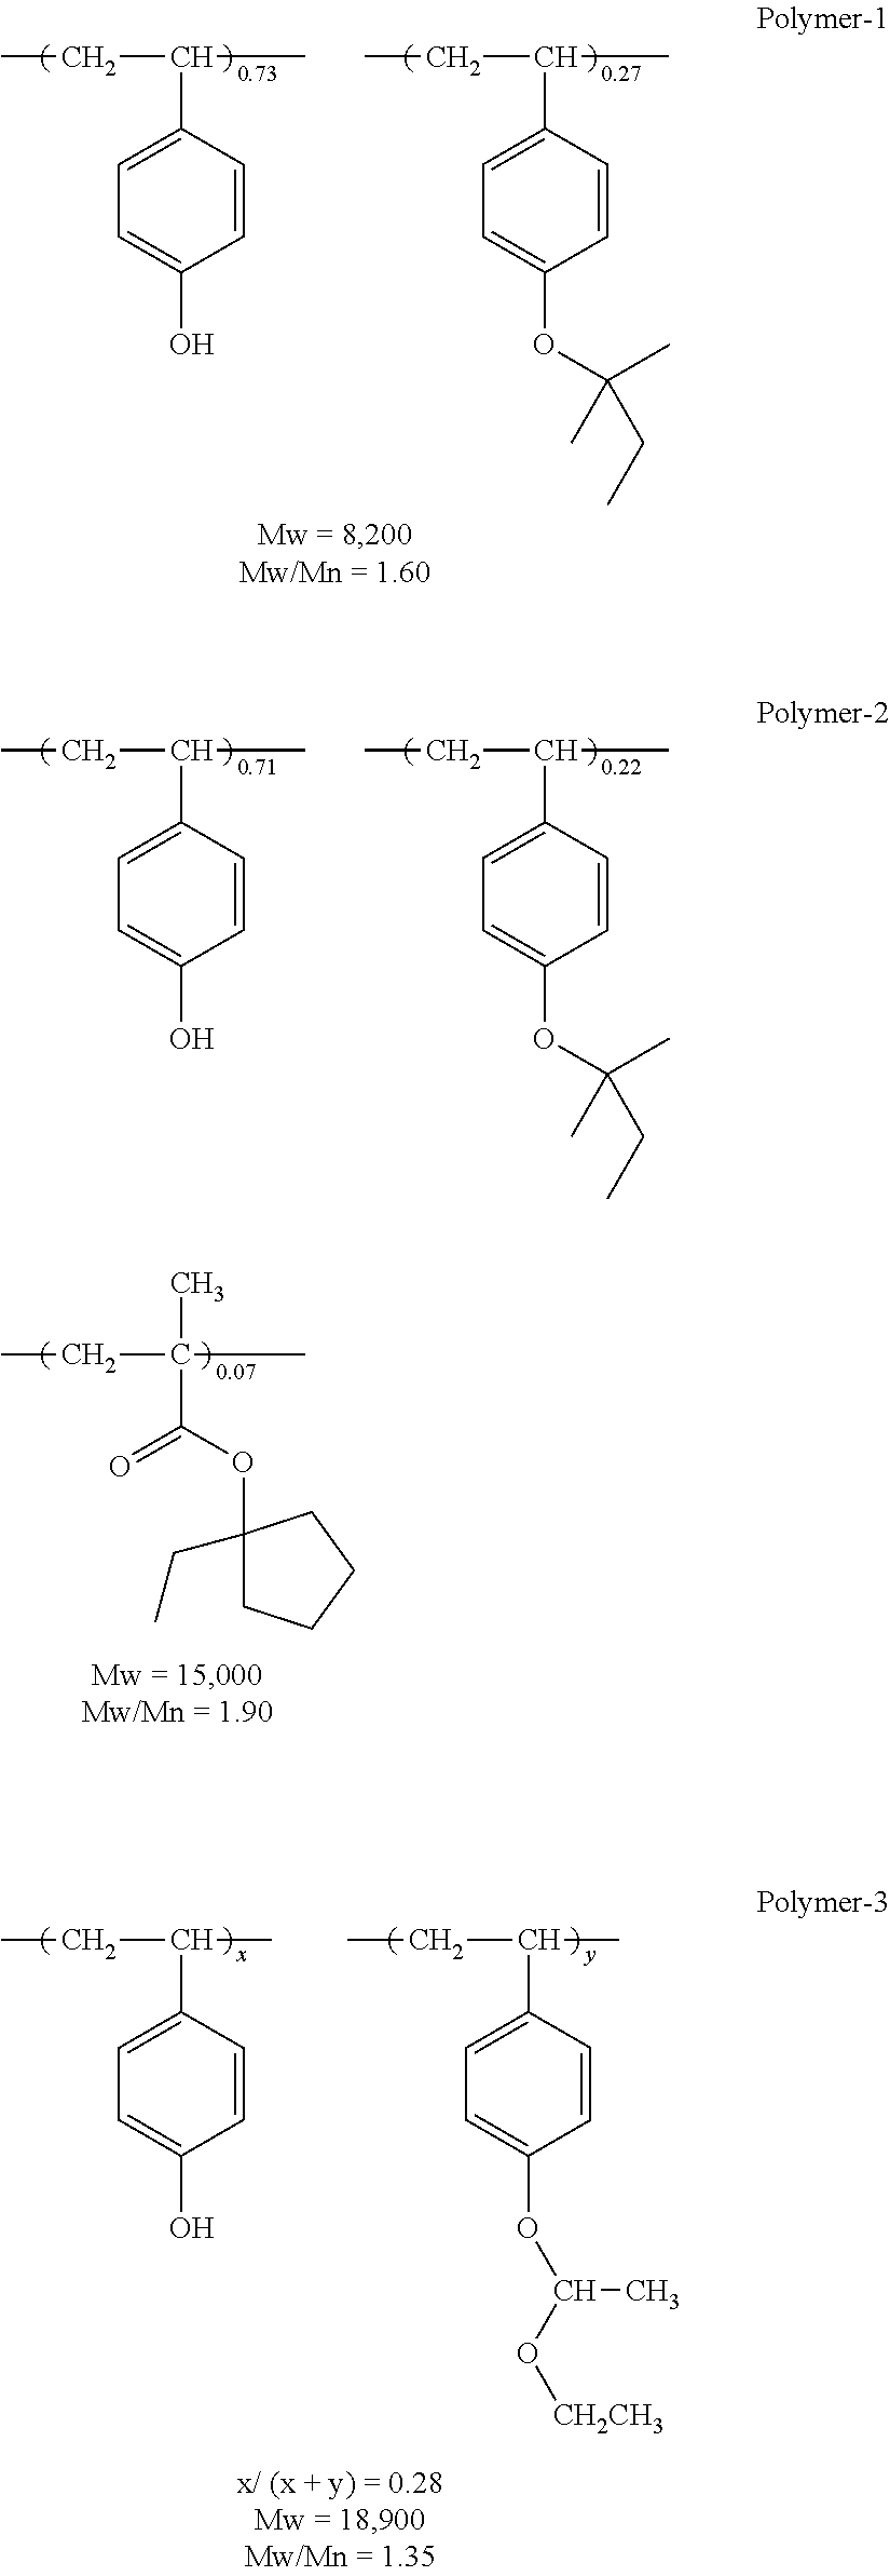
C1=CC(C(C)CC)=CC=C1O.C1=CC(C(C)CC)=CC=C1OC(C)(C)CC.C1=CC(C(C)CC)=CC=C1O.C1=CC(C(C)CC)=CC=C1OC(C)(C)CC.C1(OC(=O)C(C)(CC)C)(CC)CCCC1.C1=CC(C(C)CC)=CC=C1OC(O[CH2CH3])C.C1=CC(C(C)CC)=CC=C1O
